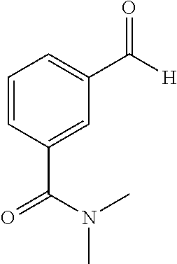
C1=CC(C(=O)N(C)C)=CC(C([H])=O)=C1
